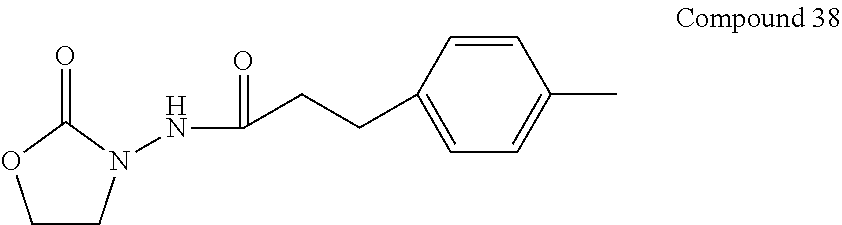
C1CN(NC(=O)CCC2=CC=C(C)C=C2)C(=O)O1
